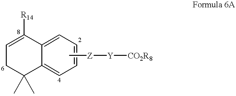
C1C(C)(C)C2=CC=CC=C2C([R14])=C1.C[Z][Y][CO2R8]
